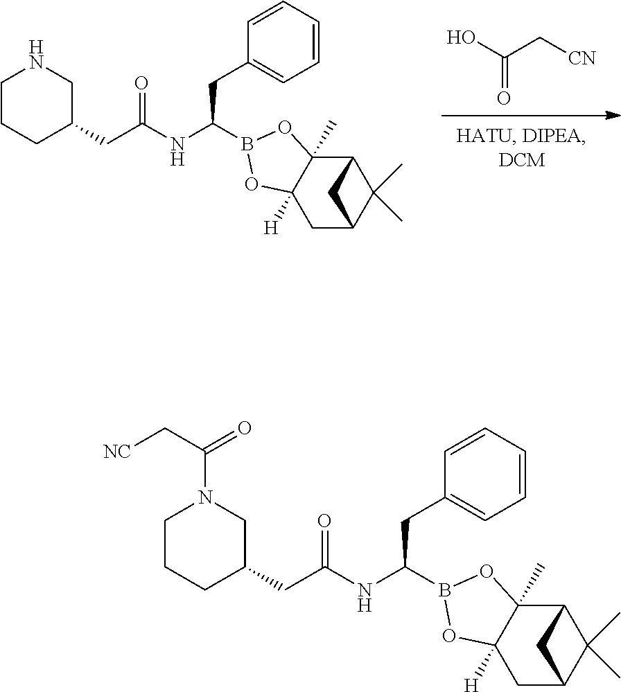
OC(C[CN])=O.C1(CC(=O)NC(CC2=CC=CC=C2)B2OC3([H])C(C)(O2)C2C(C)(C)C(C3)C2)CNCCC1.C1(CC(=O)NC(CC2=CC=CC=C2)B2OC3([H])C(C)(O2)C2C(C)(C)C(C3)C2)CN(C(=O)C[NC])CCC1
